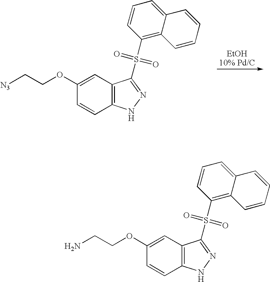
C12=C(NN=C1S(C1=C3C(=CC=C1)C=CC=C3)(=O)=O)C=CC(OCC[N3])=C2.C12=C(NN=C1S(C1=C3C(=CC=C1)C=CC=C3)(=O)=O)C=CC(OCCN)=C2
